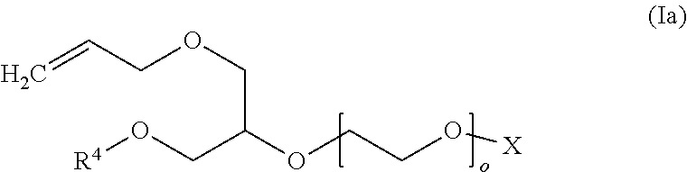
C=CCOCC(OCCO[X])CO[R4]
